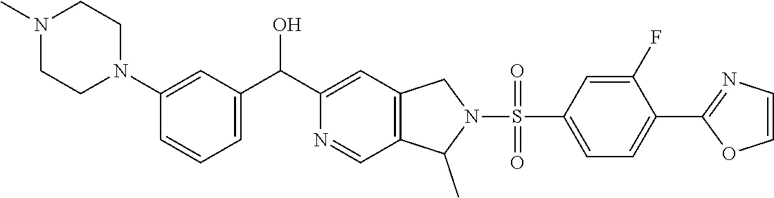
C1=C(N2CCN(C)CC2)C=CC=C1C(C1=CC2=C(C=N1)C(C)N(S(=O)(C1=CC=C(C3=NC=CO3)C(F)=C1)=O)C2)O
